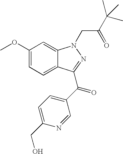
C1(OC)=CC=C2C(=C1)N(CC(=O)C(C)(C)C)N=C2C(=O)C1=CC=C(CO)N=C1
